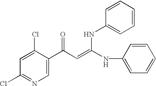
C1(Cl)=CC(Cl)=NC=C1C(C=C(NC1=CC=CC=C1)NC1=CC=CC=C1)=O
